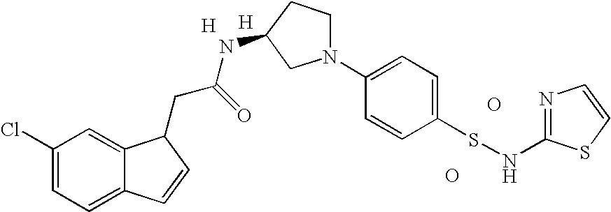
C1(Cl)=CC=C2C(=C1)C(CC(NC1CN(C3=CC=C(SNC4=NC=CS4)C=C3)CC1)=O)C=C2.[H].[H].O.O
